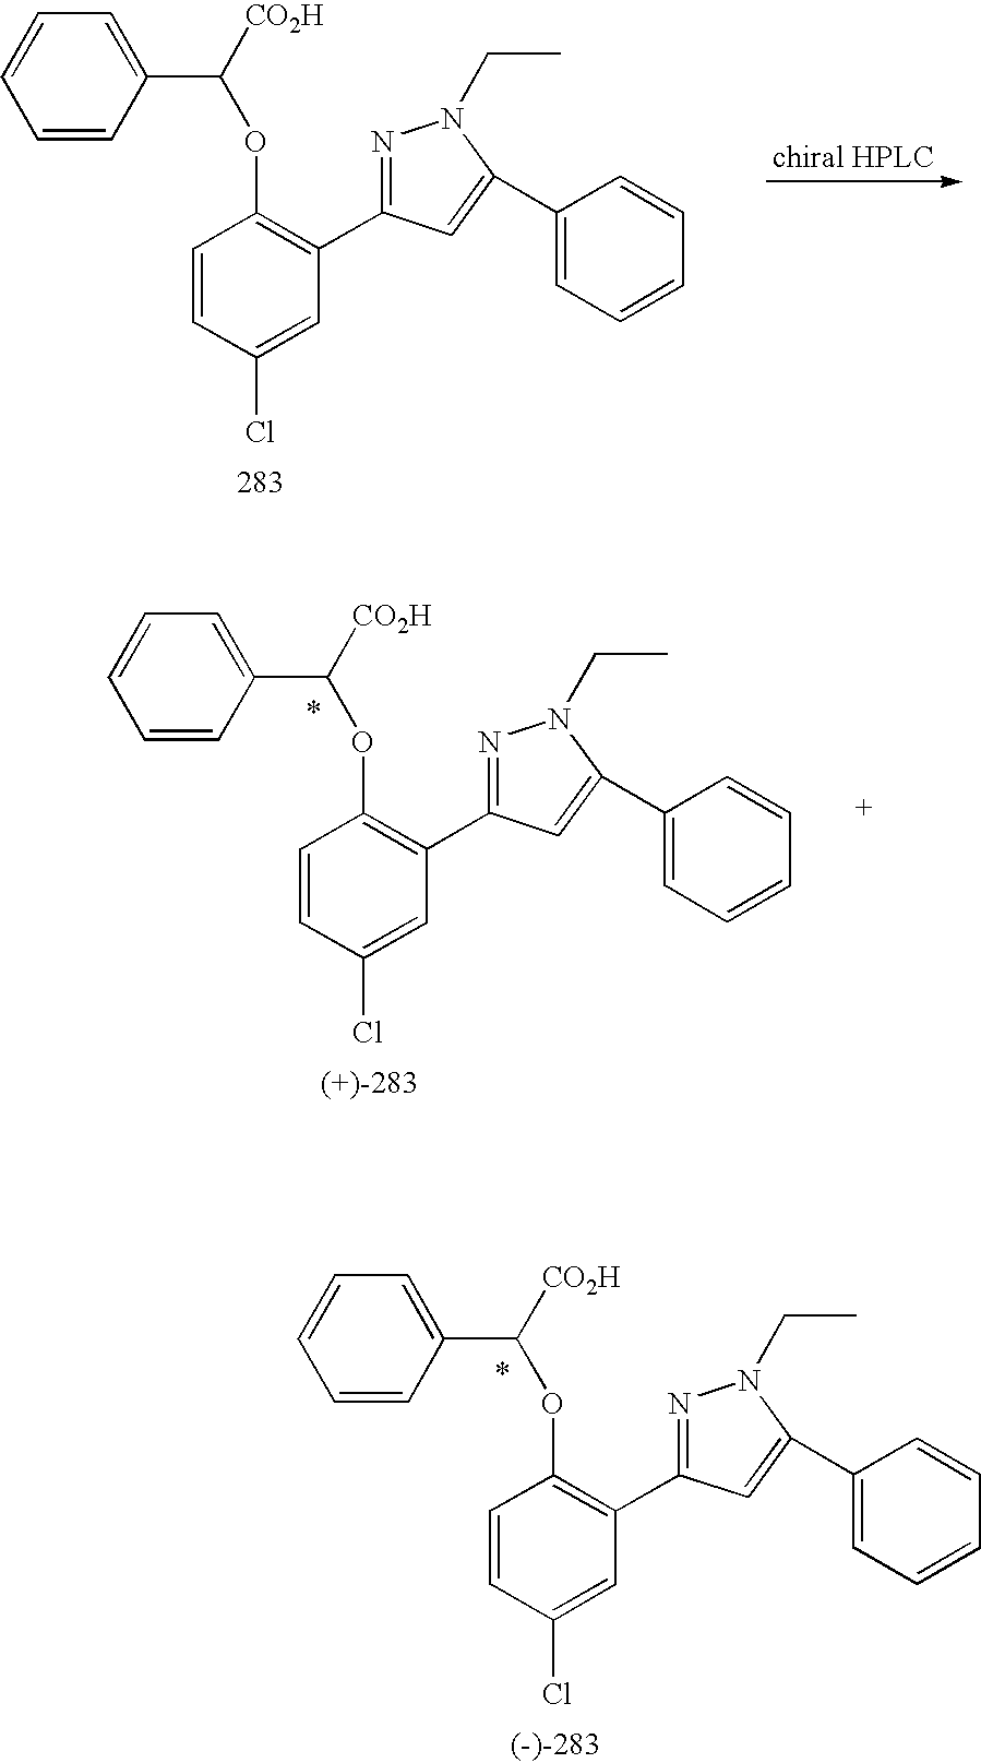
C1=CC(C([CO2H])OC2=C(C3=NN(CC)C(C4=CC=CC=C4)=C3)C=C(Cl)C=C2)=CC=C1.C1=CC(C([CO2H])OC2=C(C3=NN(CC)C(C4=CC=CC=C4)=C3)C=C(Cl)C=C2)=CC=C1.C1=CC(C([CO2H])OC2=C(C3=NN(CC)C(C4=CC=CC=C4)=C3)C=C(Cl)C=C2)=CC=C1
